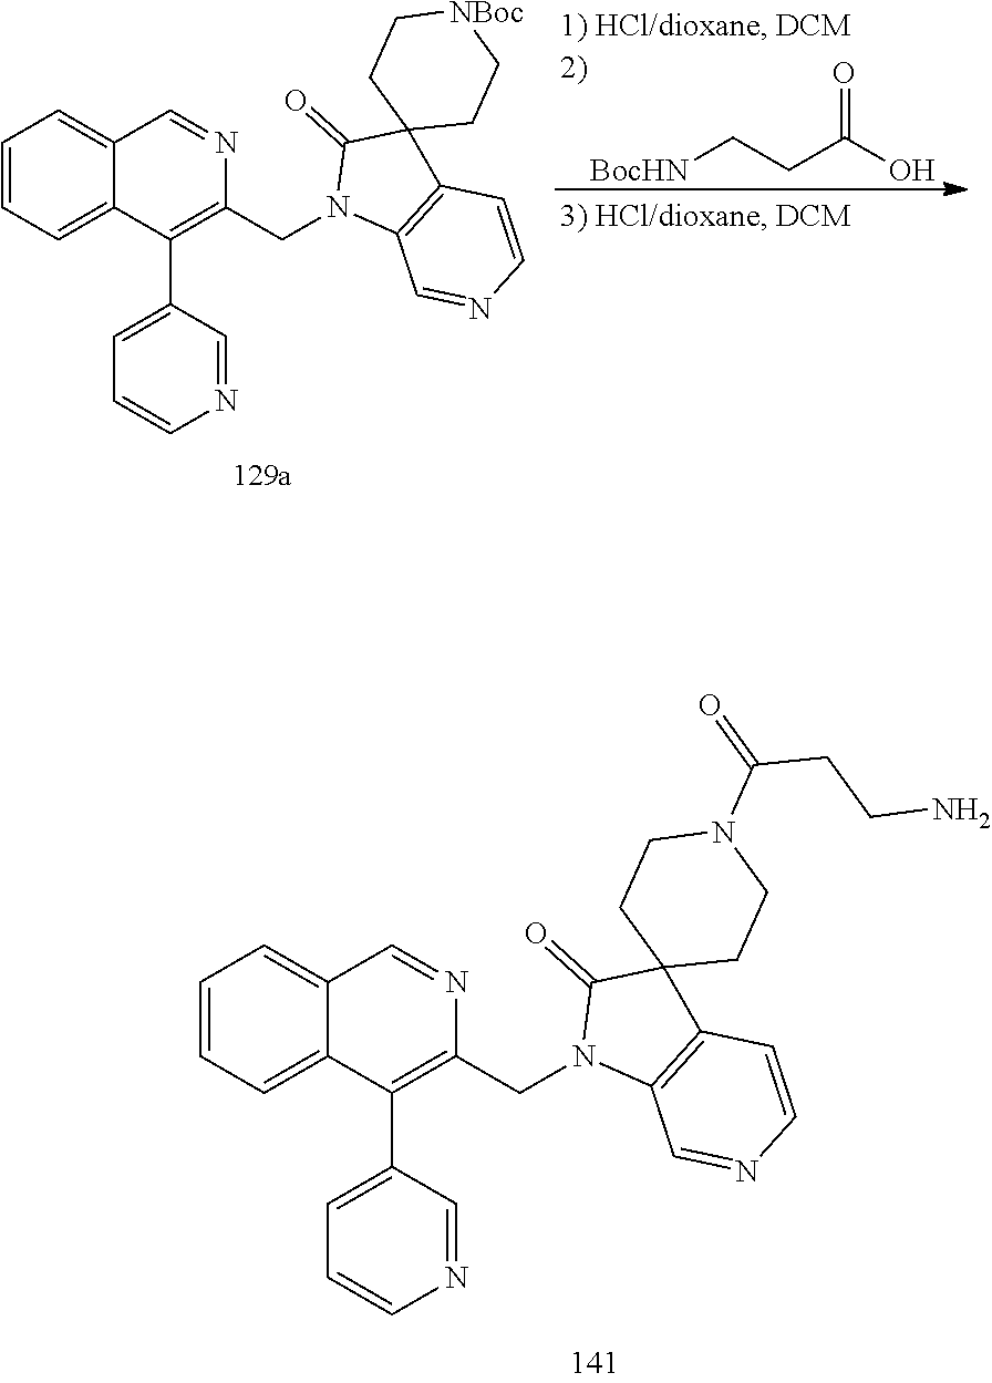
C1=CC=C2C(=C1)C=NC(CN1C3=C(C4(C1=O)CCN(C(=O)CCN)CC4)C=CN=C3)=C2C1=CC=CN=C1.C1=CC=C2C(=C1)C=NC(CN1C3=C(C4(C1=O)CC[NBoc]CC4)C=CN=C3)=C2C1=CC=CN=C1.[BocHN]CCC(O)=O
